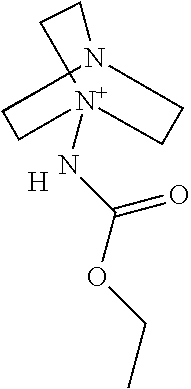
CC[N+]1(NC(OCC)=O)CCNCC1.[H]
